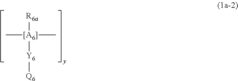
C[[A6]](C)([R6a])[Y6][Q6]
